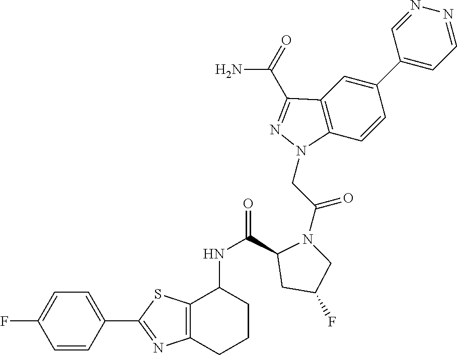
C1=NN=CC(C2=CC3=C(C=C2)N(CC(=O)N2C(C(=O)NC4C5=C(CCC4)N=C(C4=CC=C(F)C=C4)S5)CC(F)C2)N=C3C(=O)N)=C1
